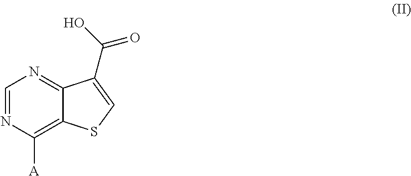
C1=NC([A])=C2C(=N1)C(C(=O)O)=CS2
